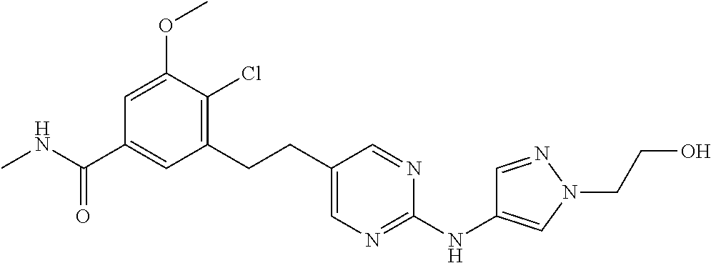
CNC(C1=CC(CCC2=CN=C(NC3=CN(CCO)N=C3)N=C2)=C(Cl)C(OC)=C1)=O
